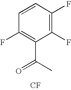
C1=CC(F)=C(F)C(C(C)=O)=C1F.[CF]
